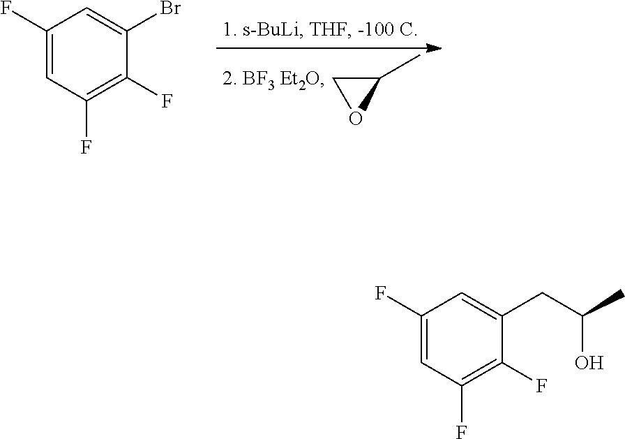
C1(C)CO1.C1(F)=CC(F)=C(F)C(Br)=C1.C1(F)=CC(F)=C(F)C(CC(C)O)=C1
